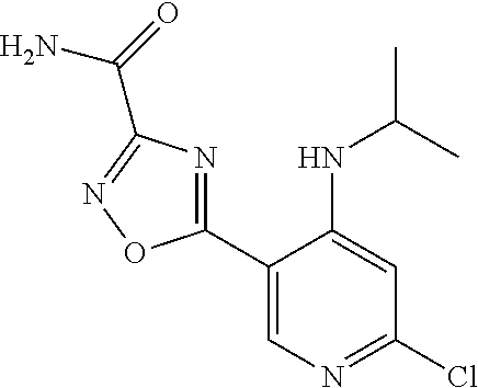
C1(C2=NC(C(N)=O)=NO2)=CN=C(Cl)C=C1NC(C)C
